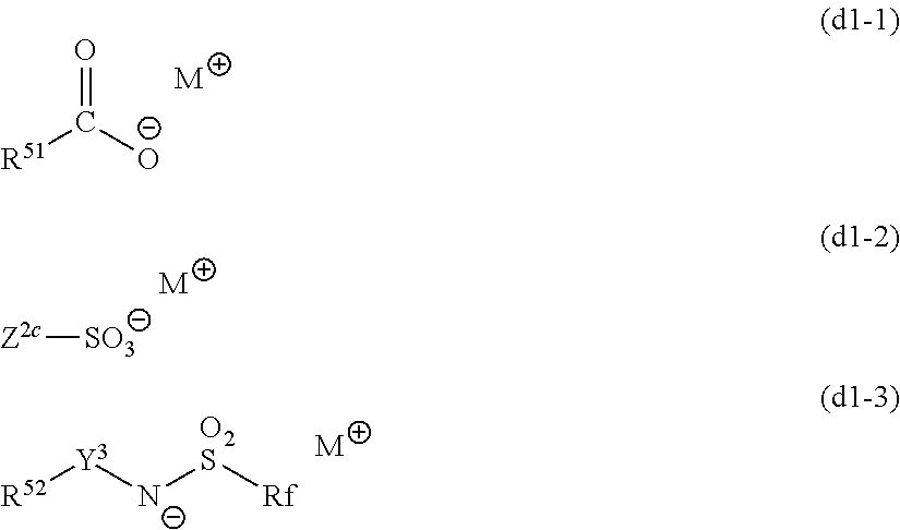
[M].[Z2c][SO3].[R52][Y3][N-][O2S][Rf].[M].[R51]C([O-])=O.[M]
